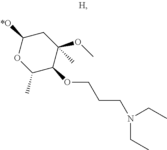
C1(C)C(OCCCN(CC)CC)C(OC)(C)CC([*O])O1
